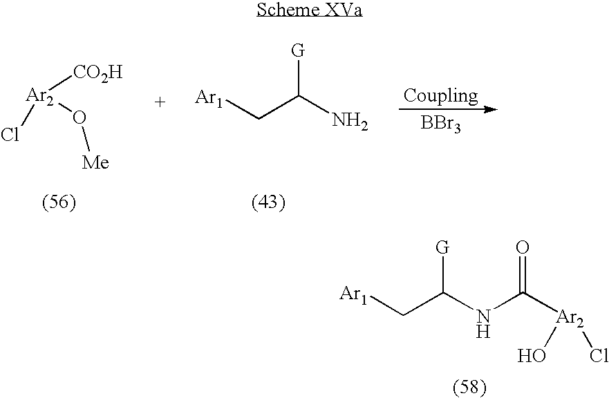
[Ar2](Cl)([CO2H])O[Me].[Ar1]CC(N)[G].[BBr3].[Ar1]CC(NC([Ar2](O)Cl)=O)[G]
